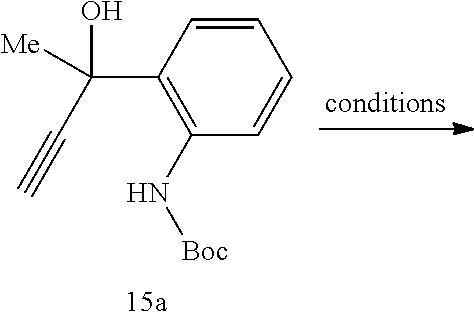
C1=CC(C(C#C)(O)[Me])=C(N[Boc])C=C1
